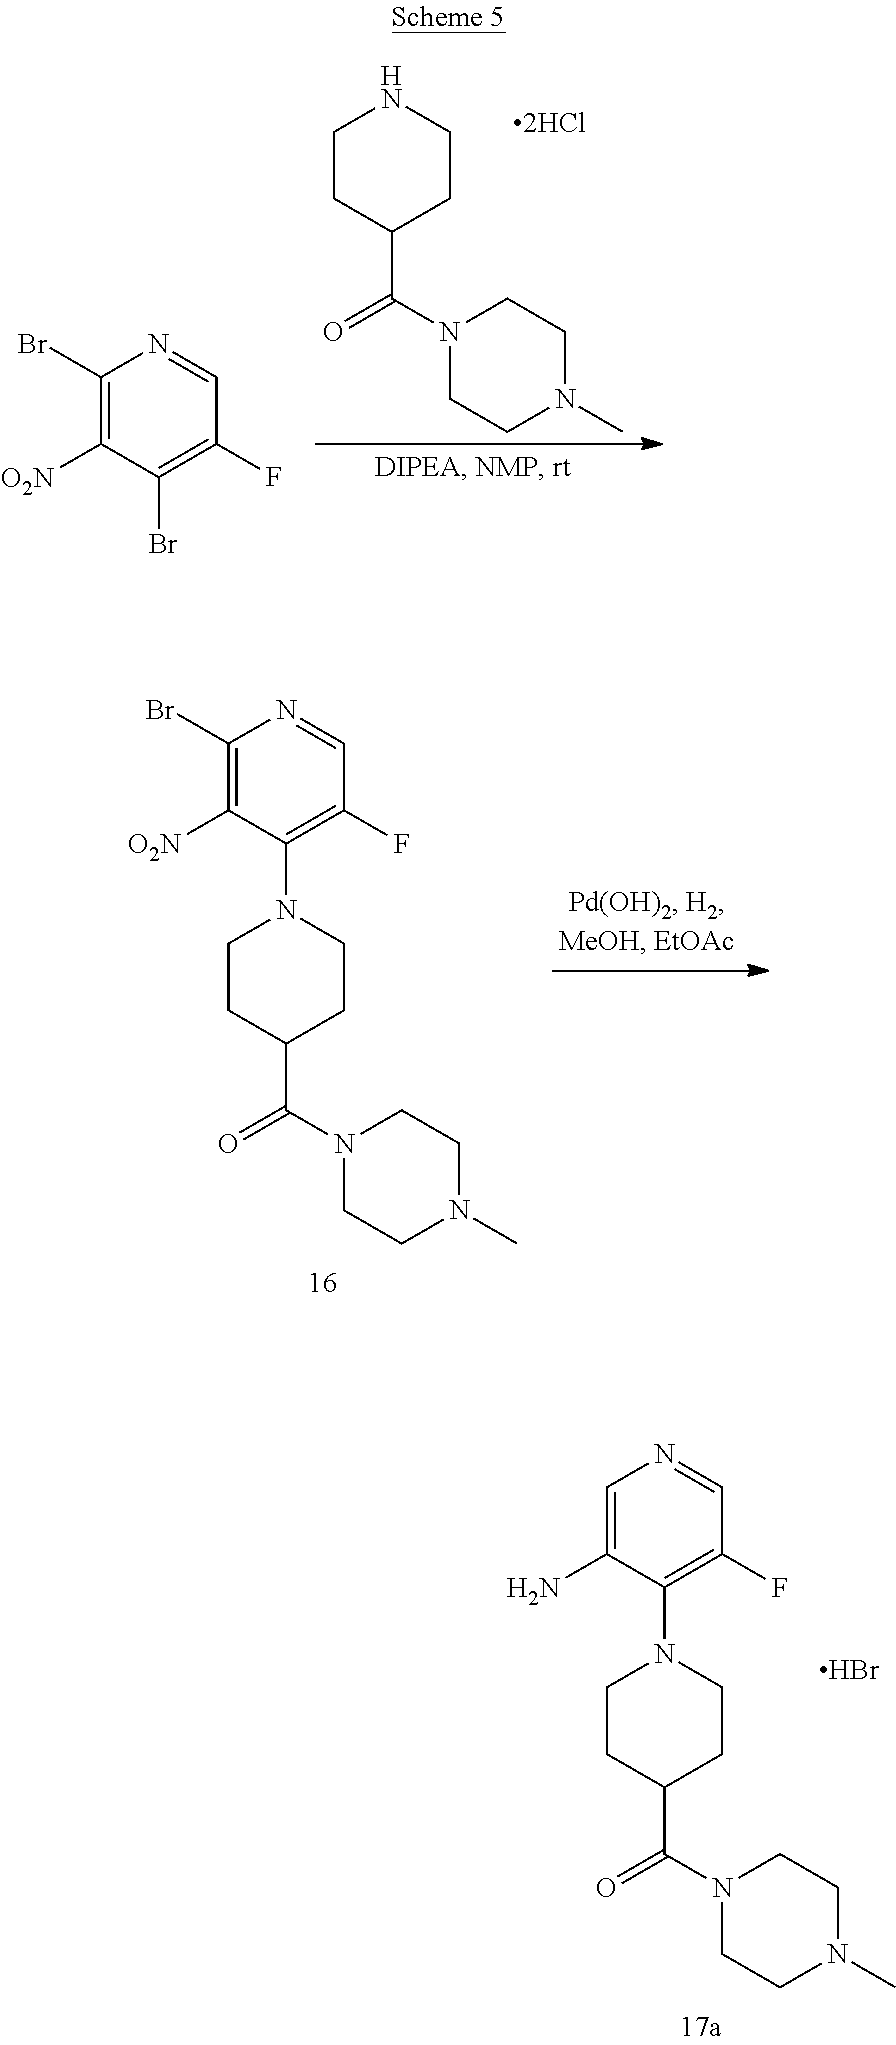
C1=C(N)C(N2CCC(C(N3CCN(C)CC3)=O)CC2)=C(F)C=N1.Br.C1CC(C(N2CCN(C)CC2)=O)CCN1.C1(Br)=C([O2N])C(Br)=C(F)C=N1.C1(Br)=C([O2N])C(N2CCC(C(N3CCN(C)CC3)=O)CC2)=C(F)C=N1
